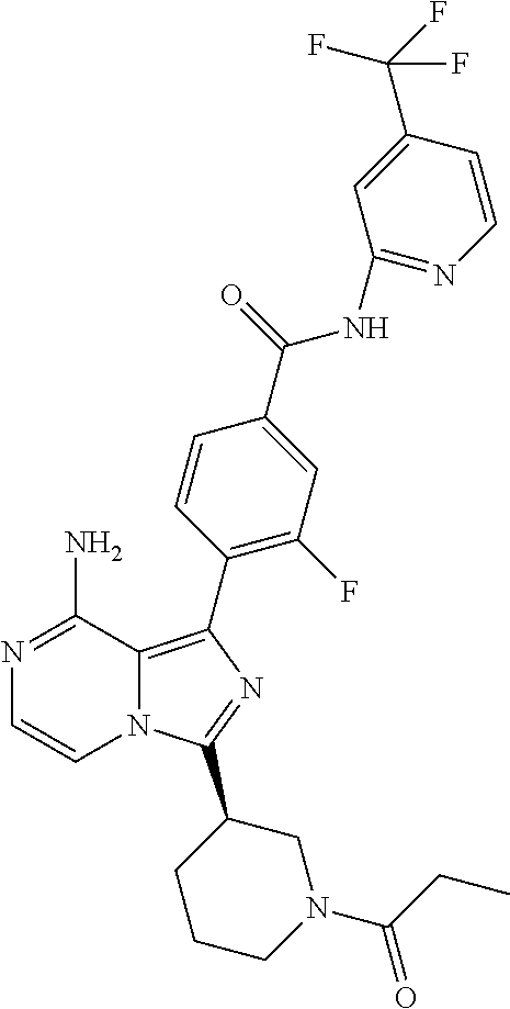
N12C(=C(C3=C(F)C=C(C(=O)NC4=NC=CC(C(F)(F)F)=C4)C=C3)N=C1C1CCCN(C(CC)=O)C1)C(N)=NC=C2
